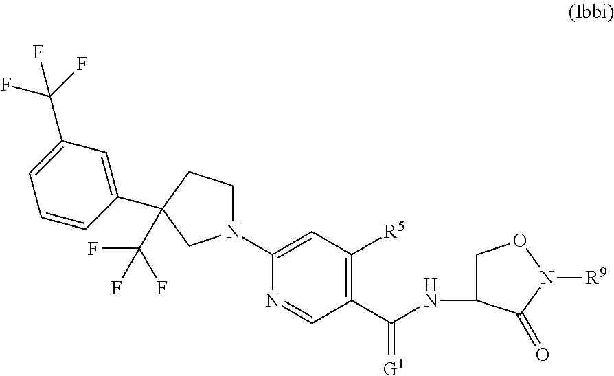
N1(C2=CC([R5])=C(C(NC3CON([R9])C3=O)=[G1])C=N2)CCC(C2=CC(C(F)(F)F)=CC=C2)(C(F)(F)F)C1
